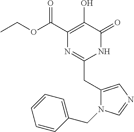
O(C(C1=C(O)C(=O)NC(CC2=CN=CN2CC2=CC=CC=C2)=N1)=O)CC
